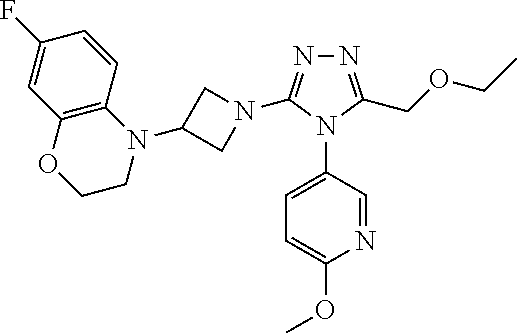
N1=C(COCC)N(C2=CC=C(OC)N=C2)C(N2CC(N3C4=C(OCC3)C=C(F)C=C4)C2)=N1
